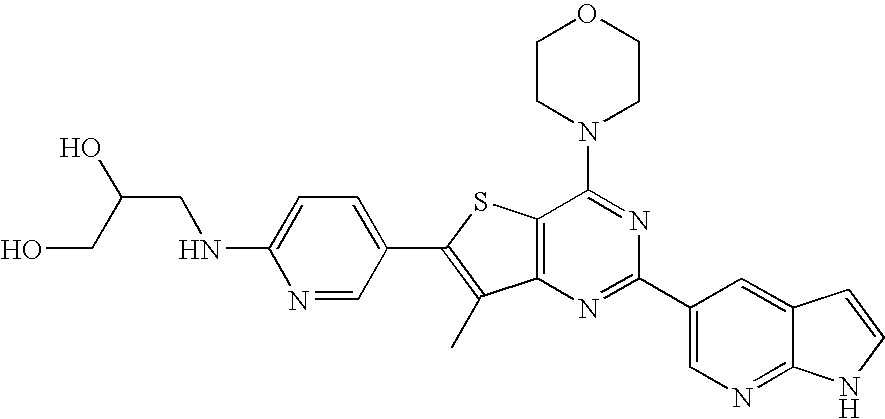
C1CN(C2=NC(C3=CN=C4C(=C3)C=CN4)=NC3=C2SC(C2=CC=C(NCC(CO)O)N=C2)=C3C)CCO1
